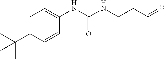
C1=C(C(C)(C)C)C=CC(NC(NCCC=O)=O)=C1
